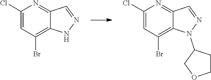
C1(Cl)=CC(Br)=C2C(=N1)C=NN2.C1(Cl)=CC(Br)=C2C(=N1)C=NN2C1COCC1
